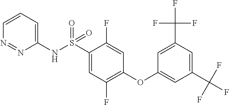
C1(NS(C2=CC(F)=C(OC3=CC(C(F)(F)F)=CC(C(F)(F)F)=C3)C=C2F)(=O)=O)=CC=CN=N1
